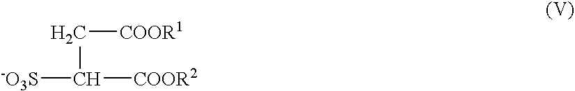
C([COOR1])C([COOR2])[-O3S]
